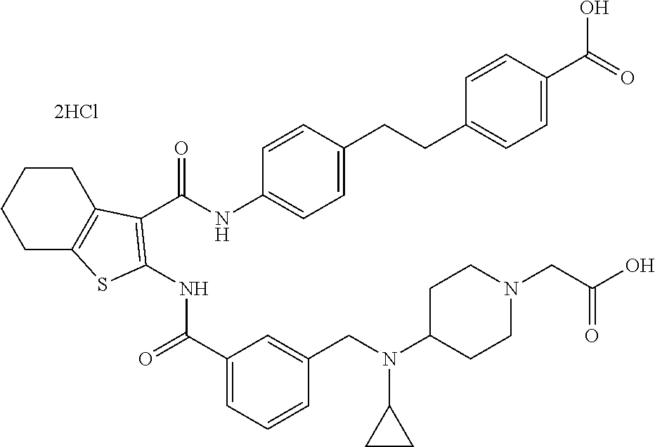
C1CC2=C(CC1)SC(NC(=O)C1=CC=CC(CN(C3CC3)C3CCN(CC(O)=O)CC3)=C1)=C2C(NC1=CC=C(CCC2=CC=C(C(=O)O)C=C2)C=C1)=O.[2HCl]
